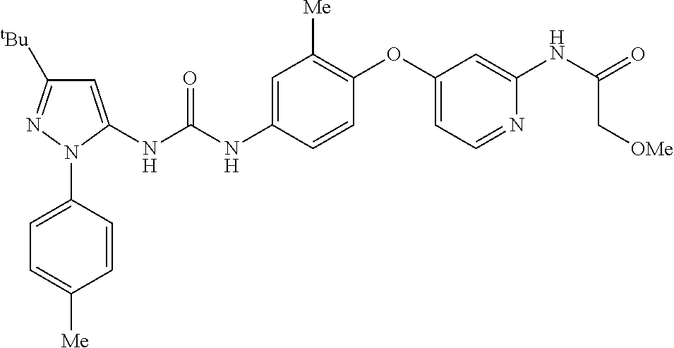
C1=C(NC(NC2=CC([tBu])=NN2C2=CC=C([Me])C=C2)=O)C=CC(OC2=CC=NC(NC(=O)C[OMe])=C2)=C1[Me]
